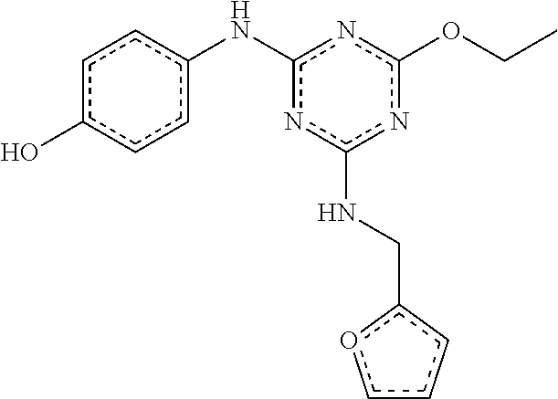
c1c(O)ccc(Nc2nc(NCc3occc3)nc(OCC)n2)c1
